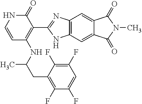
C1=CNC(=O)C(C2=NC3=C(N2)C=C2C(=C3)C(=O)N(C)C2=O)=C1NC(CC1=C(F)C(F)=CC(F)=C1F)C
